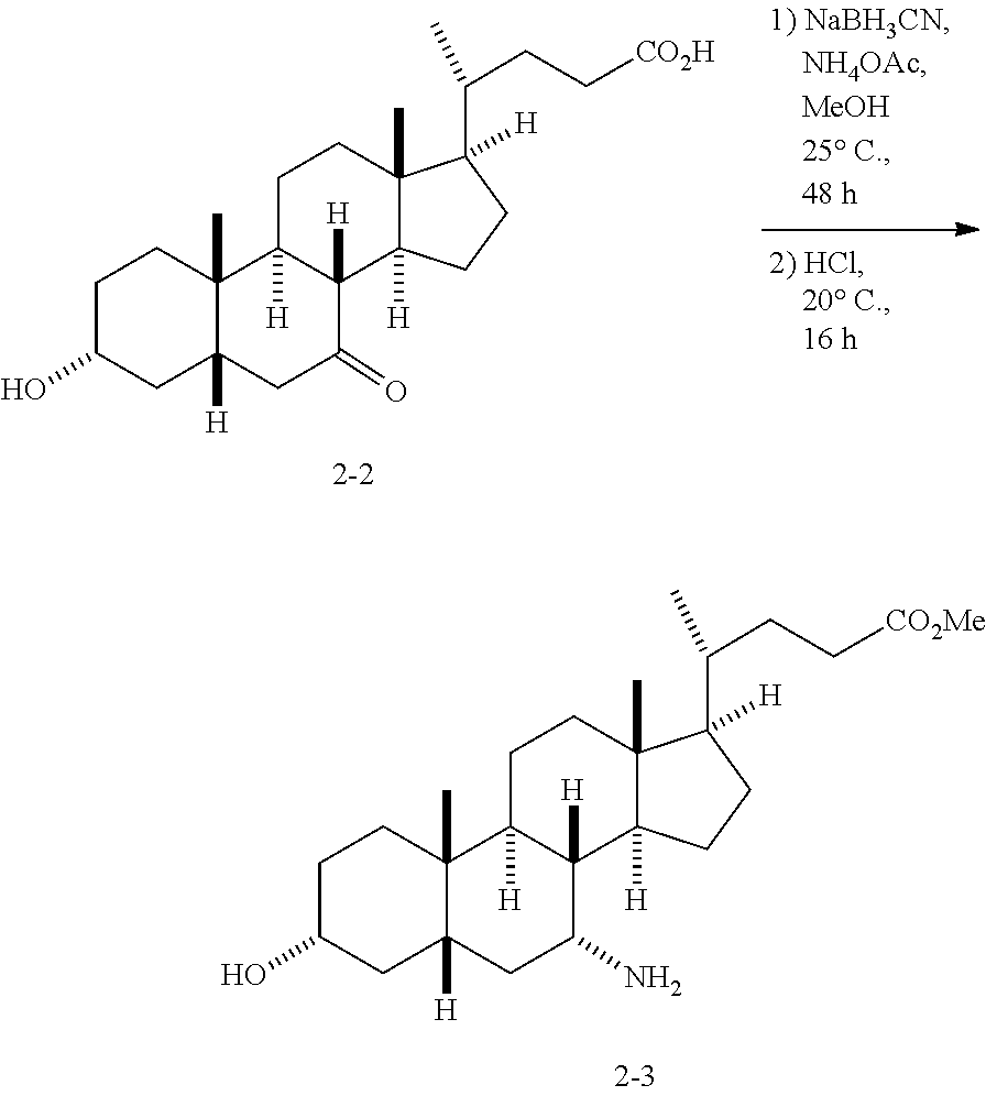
C1C2([H])C(C)(CCC1O)C1([H])CCC3(C)C(C(CC[CO2H])C)([H])CCC3([H])C1([H])C(=O)C2.C1C2([H])C(C)(CCC1O)C1([H])CCC3(C)C(C(CC[CO2Me])C)([H])CCC3([H])C1([H])C(N)C2
